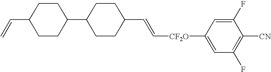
C1CC(C2CCC(C=C[CF2O]C3=CC(F)=C([CN])C(F)=C3)CC2)CCC1C=C
